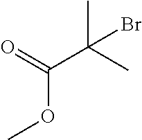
C(OC)(=O)C(C)(C)Br
